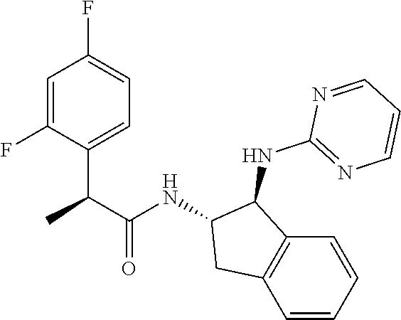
C(C1=CC=C(F)C=C1F)(C(NC1C(NC2=NC=CC=N2)C2=C(C=CC=C2)C1)=O)C
